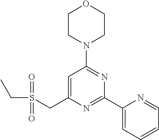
C1CN(C2=NC(C3=CC=CC=N3)=NC(CS(CC)(=O)=O)=C2)CCO1
